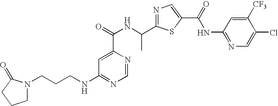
N1=C(C(NC(=O)C2=CC(NCCCN3CCCC3=O)=NC=N2)C)SC(C(=O)NC2=NC=C(Cl)C([CF3])=C2)=C1
